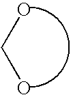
OCO
